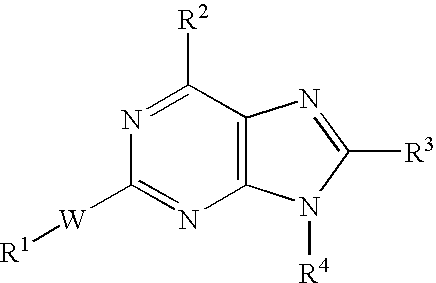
N1=C([R2])C2=C(N=C1[W][R1])N([R4])C([R3])=N2
